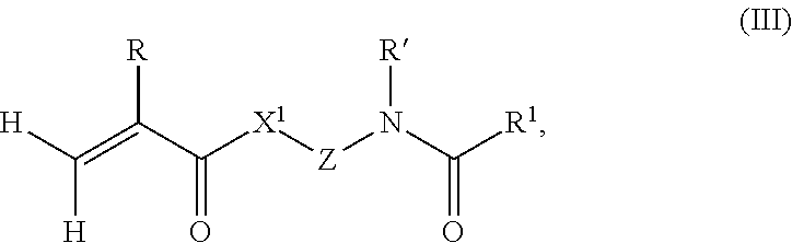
[H]C(=C(C([X1][Z]N(C([R1])=O)[R])=O)[R])[H]
